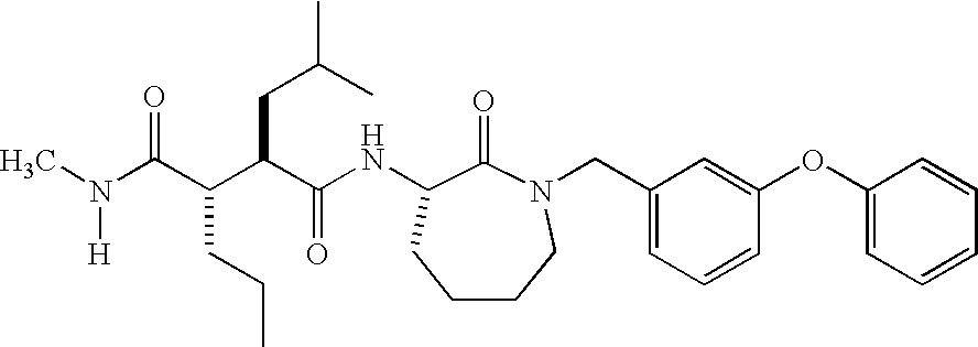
N(C(C(CCC)C(CC(C)C)C(NC1C(=O)N(CC2=CC=CC(OC3=CC=CC=C3)=C2)CCCC1)=O)=O)(C)[H]
